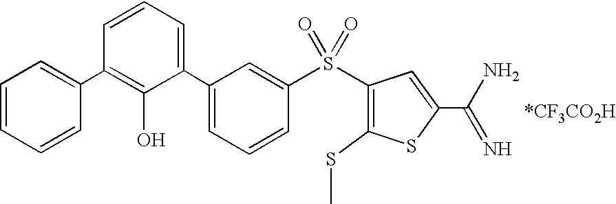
C1=CC=CC(C2=C(O)C(C3=CC=CC(S(C4=C(SC)SC(C(N)=N)=C4)(=O)=O)=C3)=CC=C2)=C1.[*CF3CO2H]
